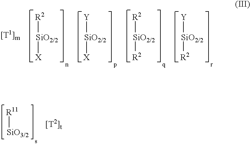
[R2][SiO2/2][X].[Y][SiO2/2][X].[R2][SiO2/2][R2].[Y][SiO2/2][R2].[R11][SiO3/2]
